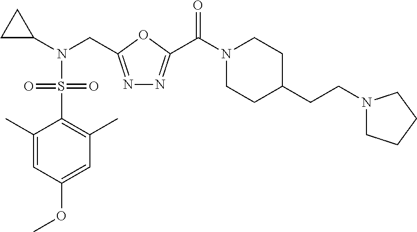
C1(C)=CC(OC)=CC(C)=C1S(N(C1CC1)CC1=NN=C(C(N2CCC(CCN3CCCC3)CC2)=O)O1)(=O)=O
